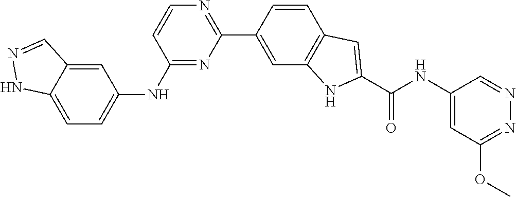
C1=C2C(=CC(NC3=NC(C4=CC5=C(C=C4)C=C(C(NC4=CC(OC)=NN=C4)=O)N5)=NC=C3)=C1)C=NN2
